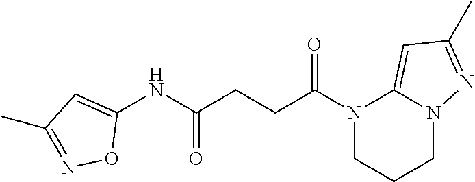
N1(C(CCC(NC2=CC(C)=NO2)=O)=O)CCCN2C1=CC(C)=N2
